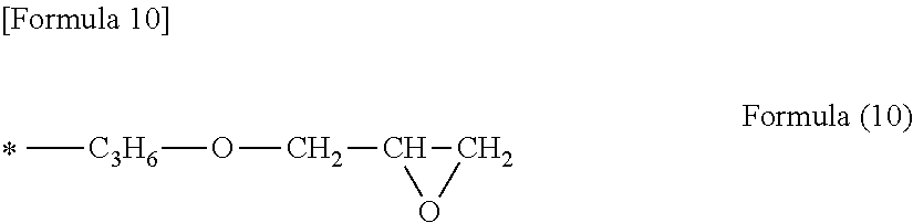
[C3H6](OCC1CO1)C
